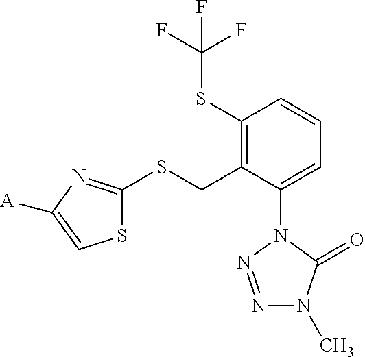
C1(SC(F)(F)F)=C(CSC2=NC([A])=CS2)C(N2N=NN(C)C2=O)=CC=C1
